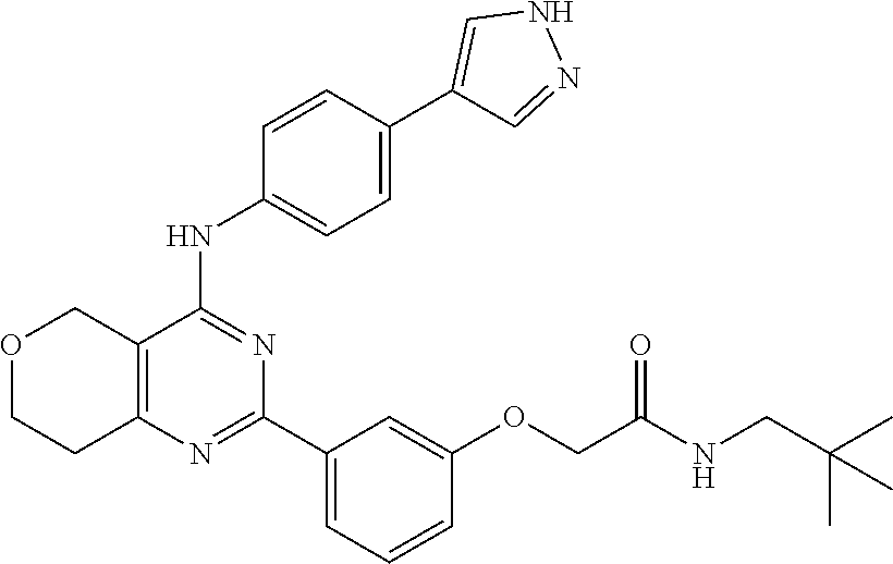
C12=C(N=C(C3=CC=CC(OCC(NCC(C)(C)C)=O)=C3)N=C1NC1=CC=C(C3=CNN=C3)C=C1)CCOC2
